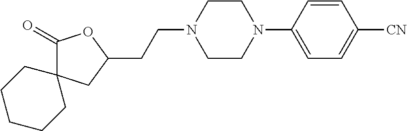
C1(=O)C2(CC(CCN3CCN(C4=CC=C([CN])C=C4)CC3)O1)CCCCC2
